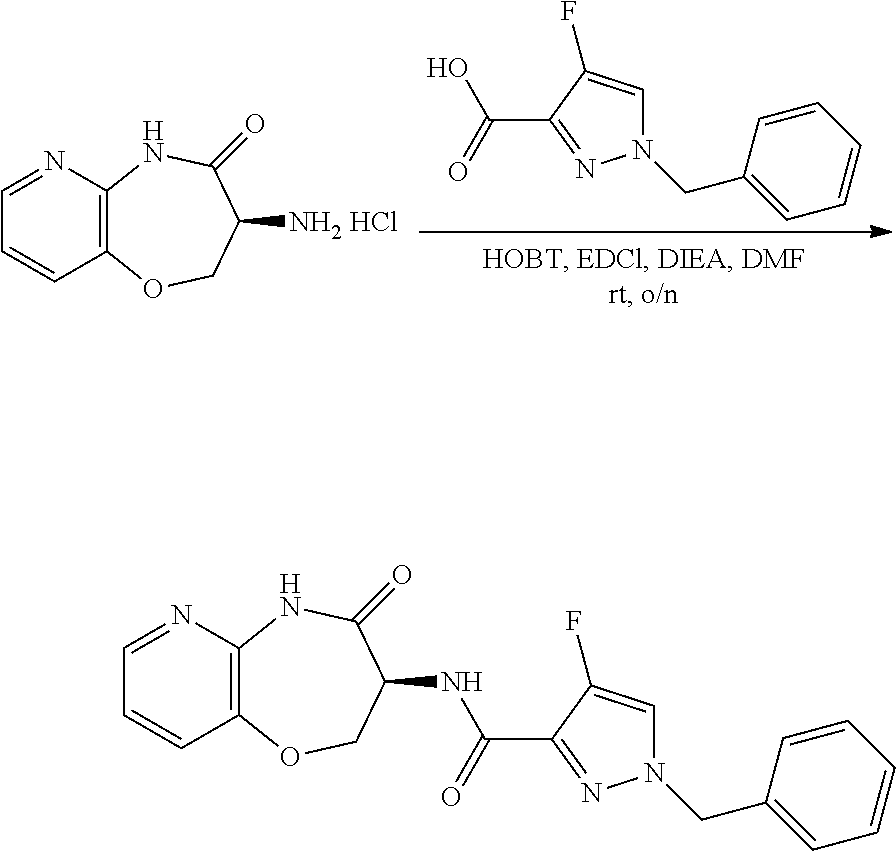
C(O)(=O)C1=NN(CC2=CC=CC=C2)C=C1F.C1=NC2=C(C=C1)OCC([NH2 HCl])C(=O)N2.C1=NC2=C(C=C1)OCC(NC(C1=NN(CC3=CC=CC=C3)C=C1F)=O)C(=O)N2
